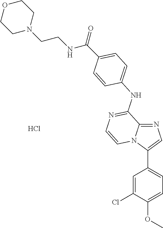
C1=C(Cl)C(OC)=CC=C1C1=CN=C2N1C=CN=C2NC1=CC=C(C(NCCN2CCOCC2)=O)C=C1.Cl
